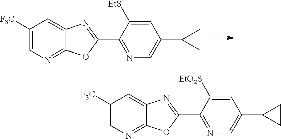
C1([F3C])=CN=C2C(=C1)N=C(C1=NC=C(C3CC3)C=C1[EtS])O2.C1([F3C])=CN=C2C(=C1)N=C(C1=NC=C(C3CC3)C=C1[EtO2S])O2
